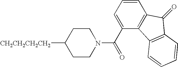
C1CC([CH2CH2CH2CH2])CCN1C(C1=CC=CC2=C1C1=C(C2=O)C=CC=C1)=O
